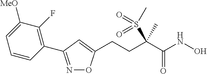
C(CC(C(NO)=O)(S(C)(=O)=O)C)C1=CC(C2=C(F)C([MeO])=CC=C2)=NO1
